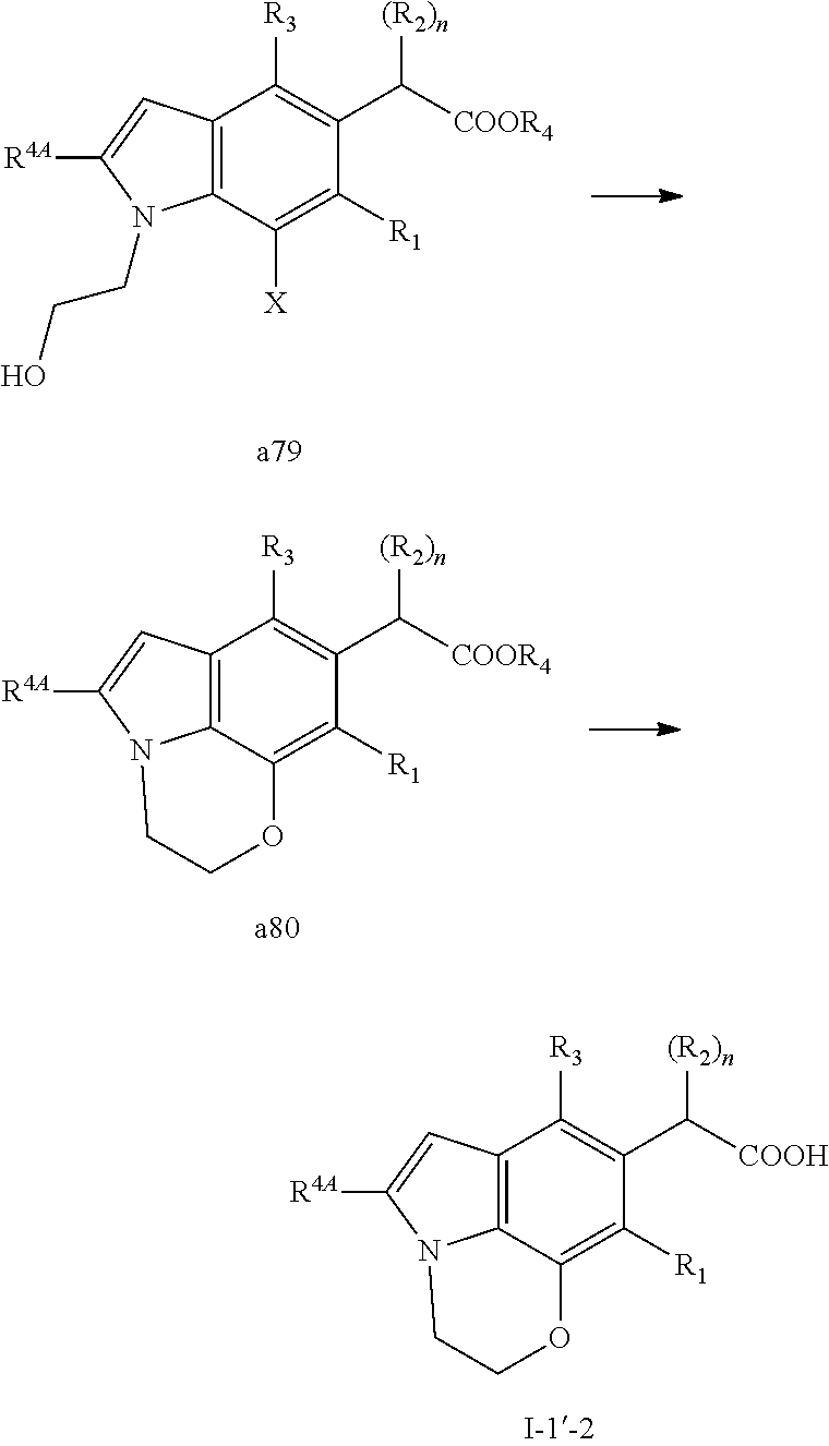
C12=C(C([X])=C([R1])C(C([COOR4])[(R2)n])=C1[R3])N(CCO)C([R4A])=C2.C12=C3C(=C([R1])C(C([COOR4])[(R2)n])=C1[R3])OCCN3C([R4A])=C2.C12=C3C(=C([R1])C(C([COOH])[(R2)n])=C1[R3])OCCN3C([R4A])=C2
